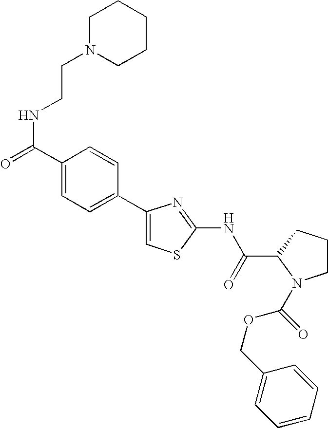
C1(C2=CC=C(C(=O)NCCN3CCCCC3)C=C2)=CSC(NC(C2N(C(OCC3=CC=CC=C3)=O)CCC2)=O)=N1
